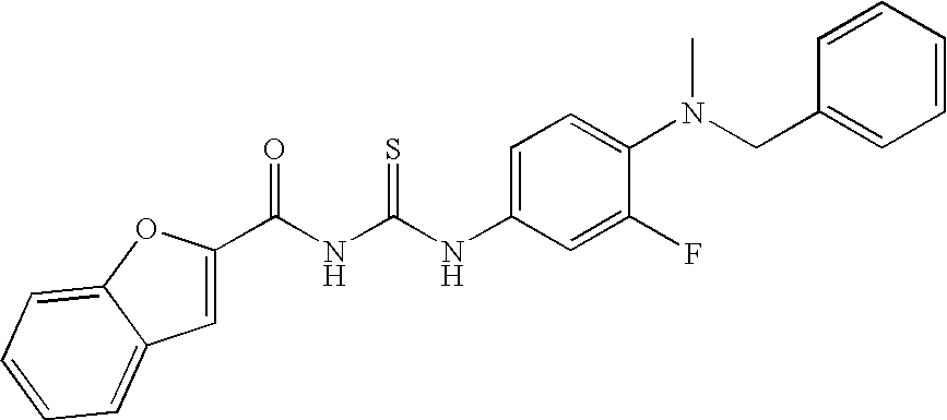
C(NC(NC1=CC=C(N(CC2=CC=CC=C2)C)C(F)=C1)=S)(=O)C1=CC2=CC=CC=C2O1
